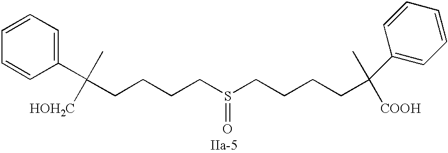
S(=O)(CCCCC(C1=CC=CC=C1)(C)[HOH2C])CCCCC(C)([COOH])C1=CC=CC=C1
